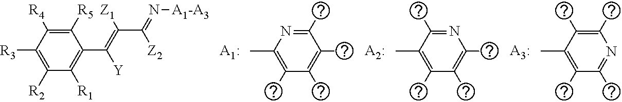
C1(C)=NC(C)=C(C)C(C)=C1C.N1=C(C)C(C)=C(C)C(C)=C1C.C1(C)=C(C)C(C)=C(C)C(C)=N1.C1([R5])=C([R4])C([R3])=C([R2])C([R1])=C1C(=C(C(=N[A1-A3])[Z2])[Z1])[Y].[A1:].[A2:].[A3:]
